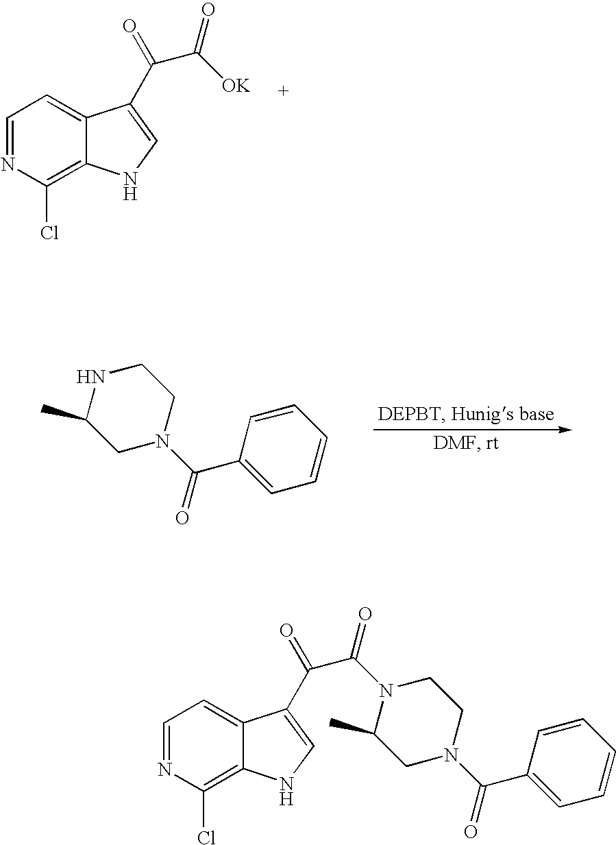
C1=NC(Cl)=C2C(=C1)C(C(=O)C(=O)[OK])=CN2.C1NC(C)CN(C(=O)C2=CC=CC=C2)C1.C1=NC(Cl)=C2C(=C1)C(C(=O)C(=O)N1CCN(C(=O)C3=CC=CC=C3)CC1C)=CN2
